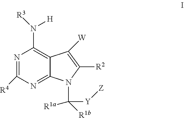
N1=C([R4])N=C2C(=C1N([H])[R3])C([W])=C([R2])N2C([R1a])([R1b])[Y][Z]
